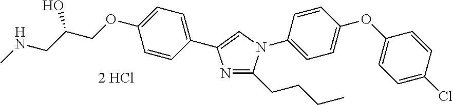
C1=CC(C2=CN(C3=CC=C(OC4=CC=C(Cl)C=C4)C=C3)C(CCCC)=N2)=CC=C1OCC(CNC)O
